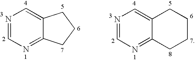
N1=CN=C2C(=C1)CCC2.N1=CN=C2C(=C1)CCCC2
